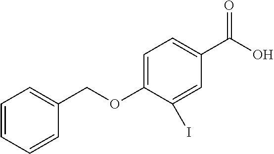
C1=C(OCC2=CC=CC=C2)C(I)=CC(C(O)=O)=C1
